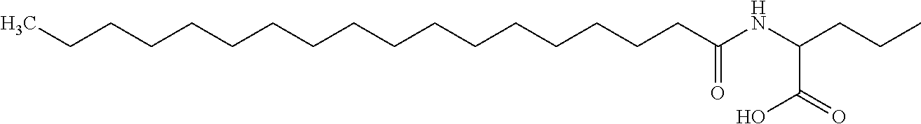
C(CCCCCCCCCCCCCCCC(NC(CCC)C(=O)O)=O)C
